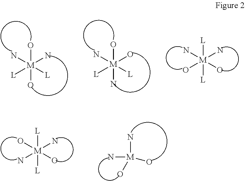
[M](O)(O)(N)(N)([L])[L].[M](N)(O)(O)(N)([L])[L].[M]([L])([L])(N)(N)(O)O.[M]([L])([L])(N)(O)(N)O.[M](O)(N)(N)O
